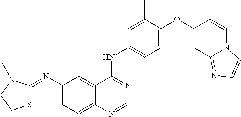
C1=C(N=C2SCCN2C)C=C2C(=C1)N=CN=C2NC1=CC=C(OC2=CC3=NC=CN3C=C2)C(C)=C1
